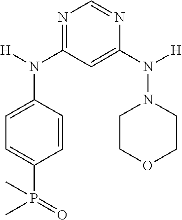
N1=C(N(C2=CC=C(P(=O)(C)C)C=C2)[H])C=C(N([H])N2CCOCC2)N=C1
